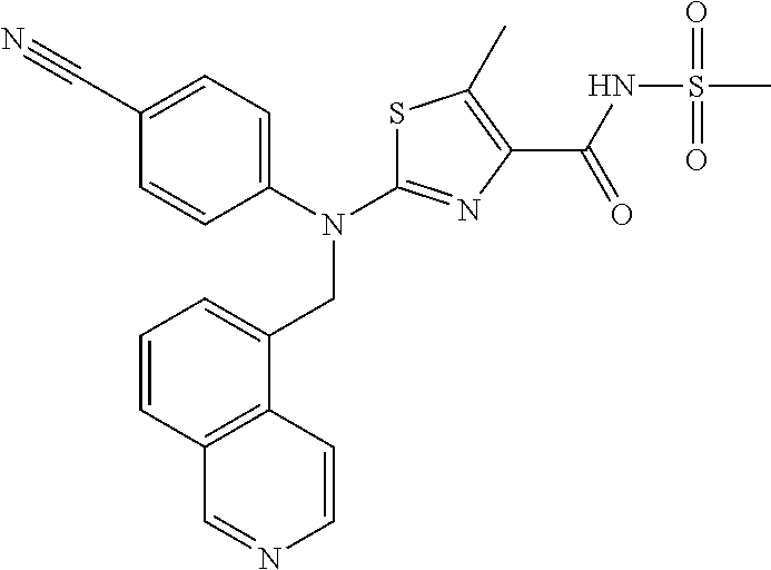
S1C(N(C2=CC=C(C#N)C=C2)CC2=CC=CC3=C2C=CN=C3)=NC(C(NS(C)(=O)=O)=O)=C1C
